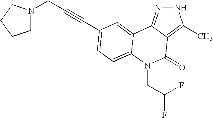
N1N=C2C(=C1C)C(=O)N(CC(F)F)C1=CC=C(C#CCN3CCCC3)C=C21
